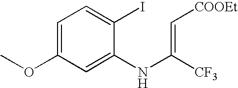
C1=C(OC)C=C(NC([CF3])=C[COOEt])C(I)=C1
